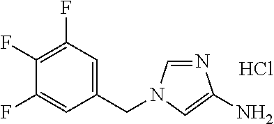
N1=CN(CC2=CC(F)=C(F)C(F)=C2)C=C1N.Cl
